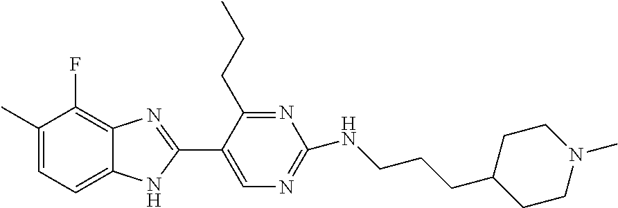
C1=C(C)C(F)=C2C(=C1)NC(C1=CN=C(NCCCC3CCN(C)CC3)N=C1CCC)=N2
